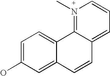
C1=C(O)C=C2C(=C1)C1=N(C)C=CC=C1C=C2
